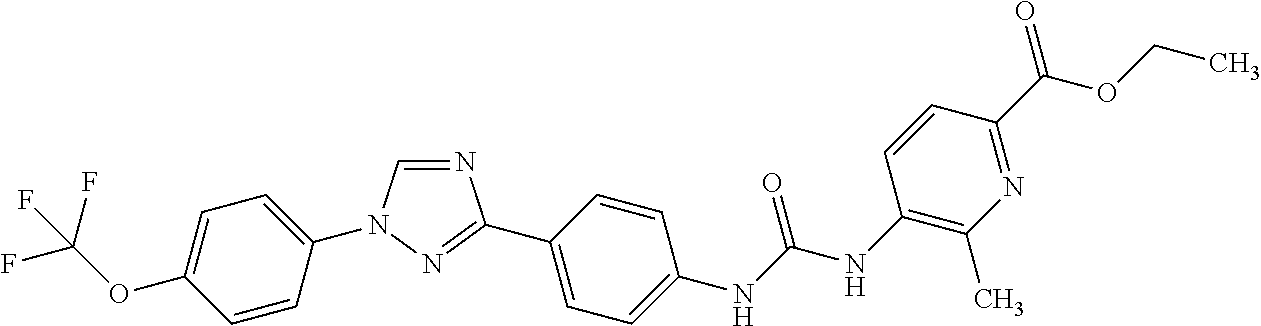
C1=C(OC(F)(F)F)C=CC(N2C=NC(C3=CC=C(NC(NC4=C(C)N=C(C(OCC)=O)C=C4)=O)C=C3)=N2)=C1
